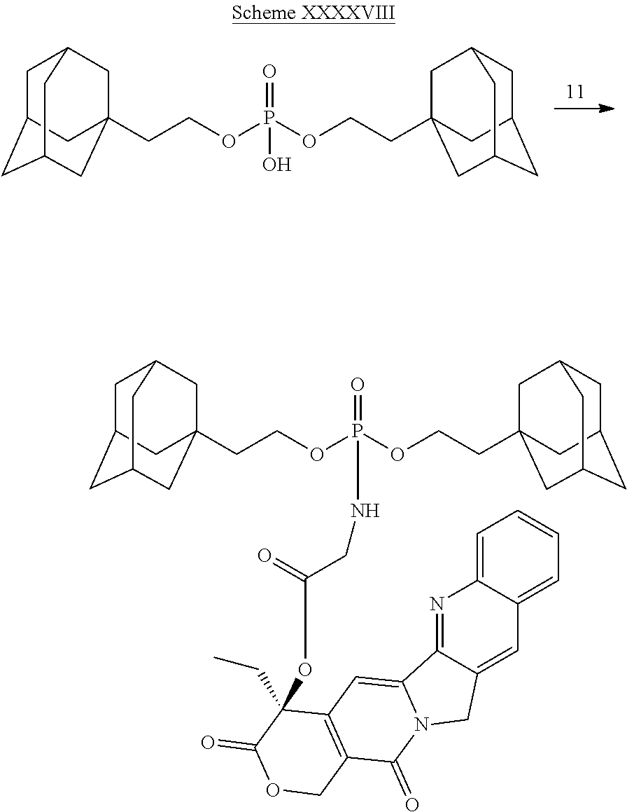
C1C2CC3CC(CCOP(=O)(OCCC45CC6CC(CC(C4)C6)C5)O)(CC1C3)C2.C1C2CC3CC(CCOP(=O)(OCCC45CC6CC(CC(C4)C6)C5)NCC(=O)OC4(CC)C5=C(C(=O)N6C(=C5)C5=NC7=CC=CC=C7C=C5C6)COC4=O)(CC1C3)C2
